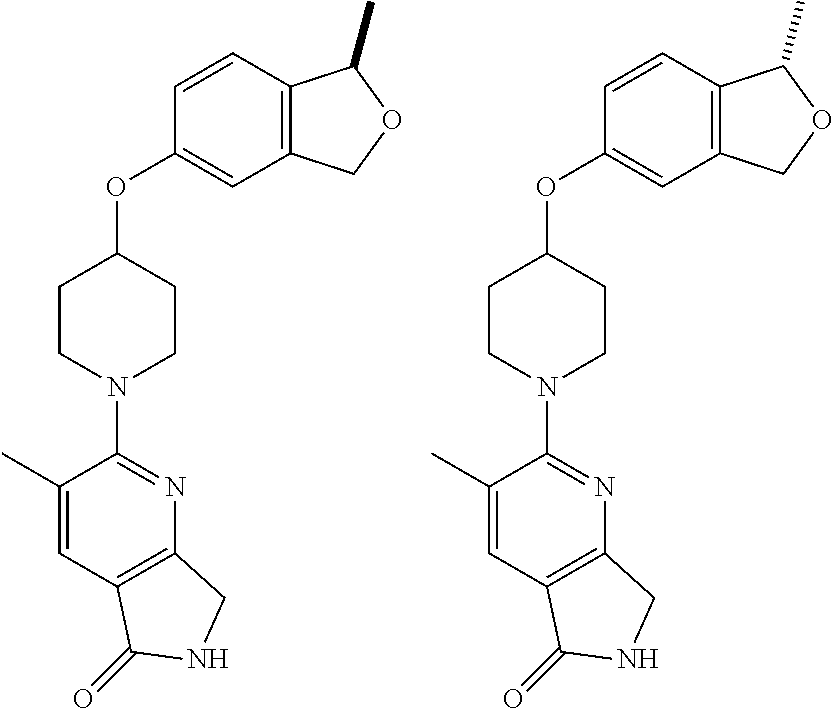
C1(OC2CCN(C3=NC4=C(C=C3C)C(=O)NC4)CC2)=CC2=C(C=C1)C(C)OC2.C1(OC2CCN(C3=NC4=C(C=C3C)C(=O)NC4)CC2)=CC2=C(C=C1)C(C)OC2
